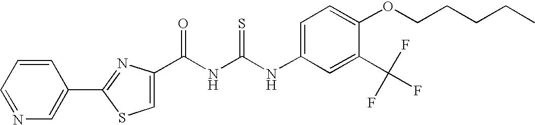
N(C(NC(=O)C1=CSC(C2=CN=CC=C2)=N1)=S)C1=CC=C(OCCCCC)C(C(F)(F)F)=C1
